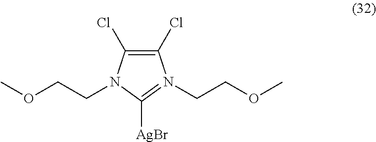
C1(Cl)=C(Cl)N(CCOC)=C([AgBr])N1CCOC
